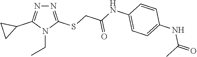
N1=C(SCC(NC2=CC=C(NC(=O)C)C=C2)=O)N(CC)C(C2CC2)=N1
